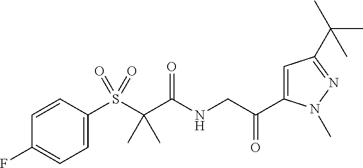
C1=CC(S(C(C(NCC(C2=CC(C(C)(C)C)=NN2C)=O)=O)(C)C)(=O)=O)=CC=C1F
